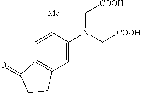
N(C[COOH])(C[COOH])C1=CC2=C(C=C1[Me])C(=O)CC2
